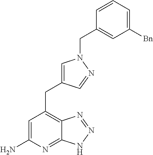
C1=C(N)N=C2C(=C1CC1=CN(CC3=CC([Bn])=CC=C3)N=C1)N=NN2
